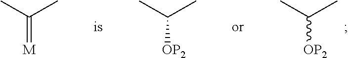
C([OP2])(C)C.C(=[M])(C)C.C([OP2])(C)C
